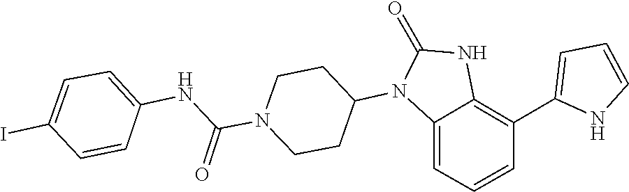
C1CN(C(NC2=CC=C(I)C=C2)=O)CCC1N1C(=O)NC2=C(C3=CC=CN3)C=CC=C12
